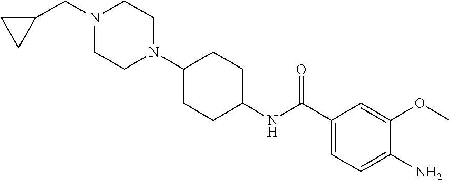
C1(C(NC2CCC(N3CCN(CC4CC4)CC3)CC2)=O)=CC=C(N)C(OC)=C1
